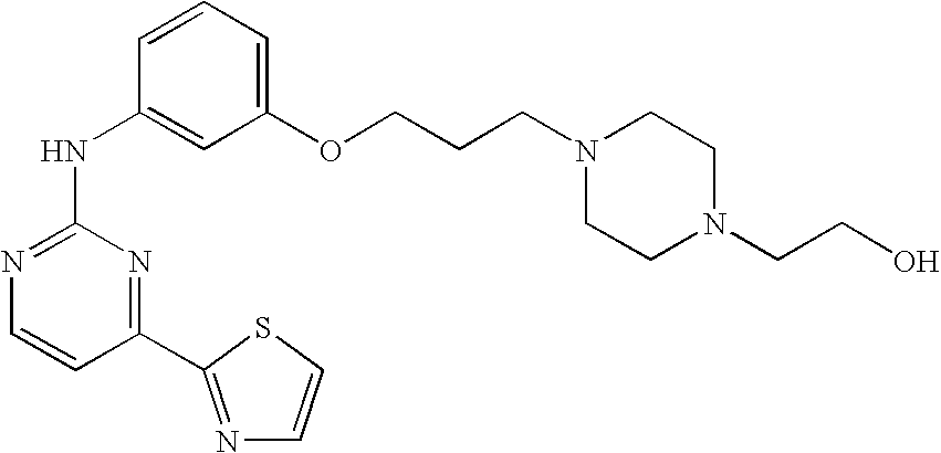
N1=C(NC2=CC(OCCCN3CCN(CCO)CC3)=CC=C2)N=C(C2=NC=CS2)C=C1
